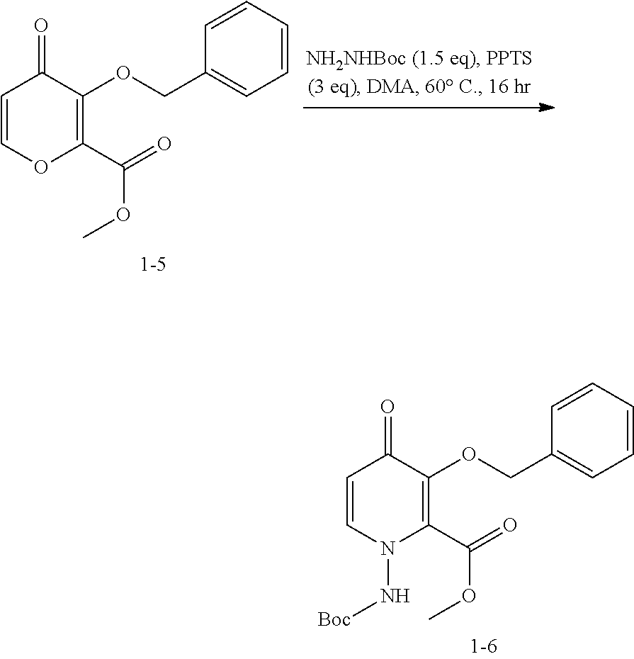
C1=COC(C(=O)OC)=C(OCC2=CC=CC=C2)C1=O.C1=CN(N[Boc])C(C(=O)OC)=C(OCC2=CC=CC=C2)C1=O
